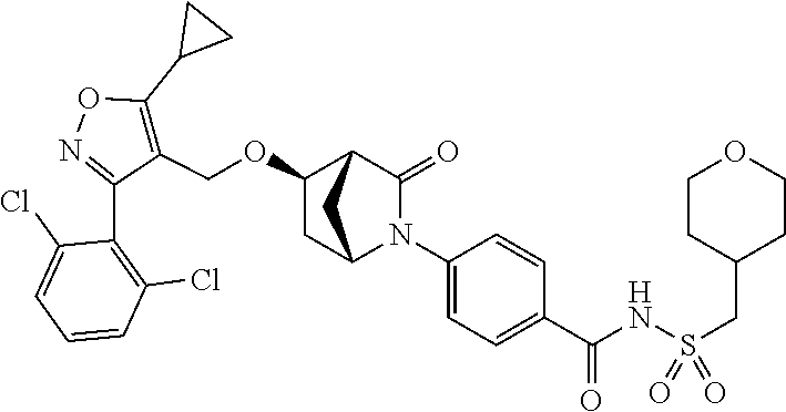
C1(OCC2=C(C3CC3)ON=C2C2=C(Cl)C=CC=C2Cl)CC2N(C3=CC=C(C(NS(=O)(=O)CC4CCOCC4)=O)C=C3)C(=O)C1C2
